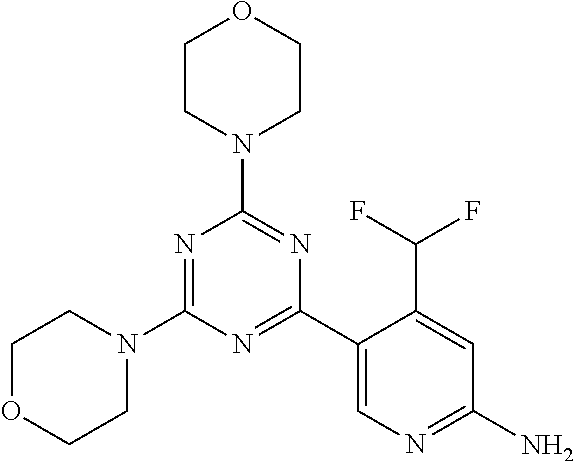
N1=C(N2CCOCC2)N=C(C2=CN=C(N)C=C2C(F)F)N=C1N1CCOCC1
